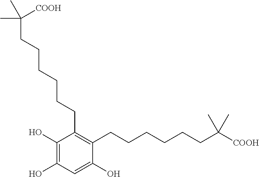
C1(O)=CC(O)=C(O)C(CCCCCCC(C)(C)[COOH])=C1CCCCCCC(C)(C)[COOH]
